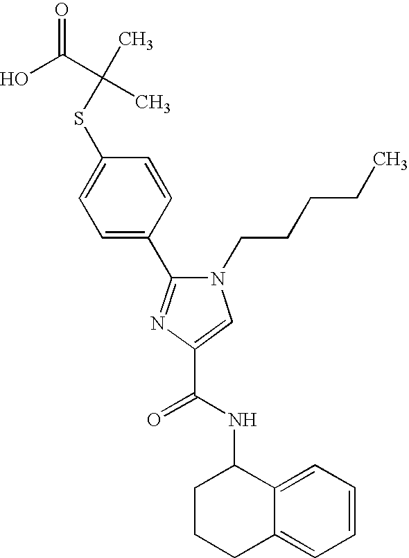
S(C1=CC=C(C2=NC(C(NC3CCCC4=CC=CC=C34)=O)=CN2CCCCC)C=C1)C(C)(C(O)=O)C
